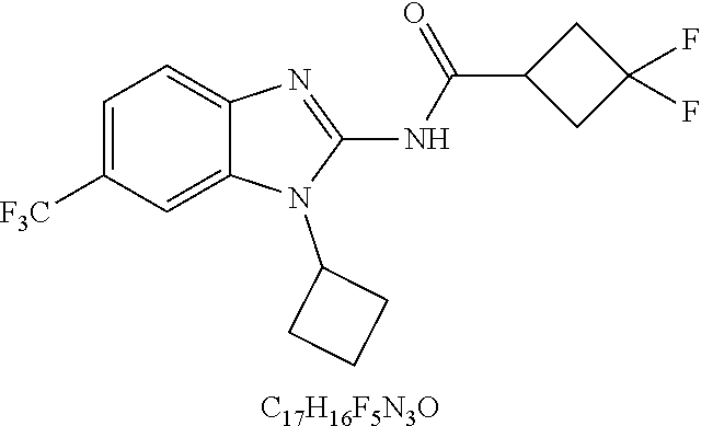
C1=C([F3C])C=C2C(=C1)N=C(NC(C1CC(F)(F)C1)=O)N2C1CCC1.[C17H16F5N3O]
